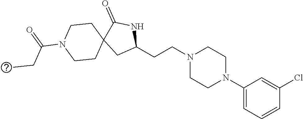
C1(CCN2CCN(C3=CC=CC(Cl)=C3)CC2)NC(=O)C2(C1)CCN(C(=O)CC)CC2
